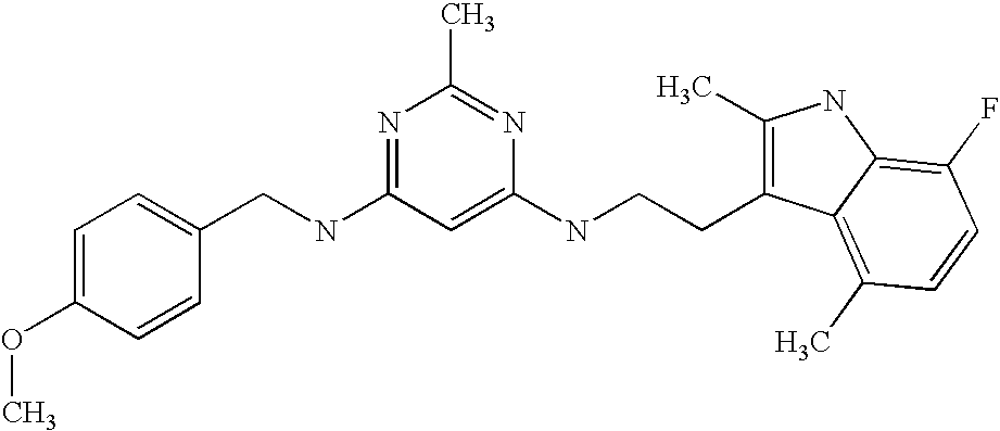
N(C1=NC(C)=NC(NCCC2=C(C)NC3=C(F)C=CC(C)=C23)=C1)CC1=CC=C(OC)C=C1
